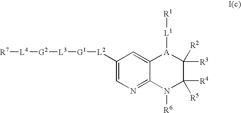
C1([L2][G1][L3][G2][L4][R7])=CN=C2C(=C1)[A]([L1][R1])C([R3])([R2])C([R4])([R5])N2[R6]
